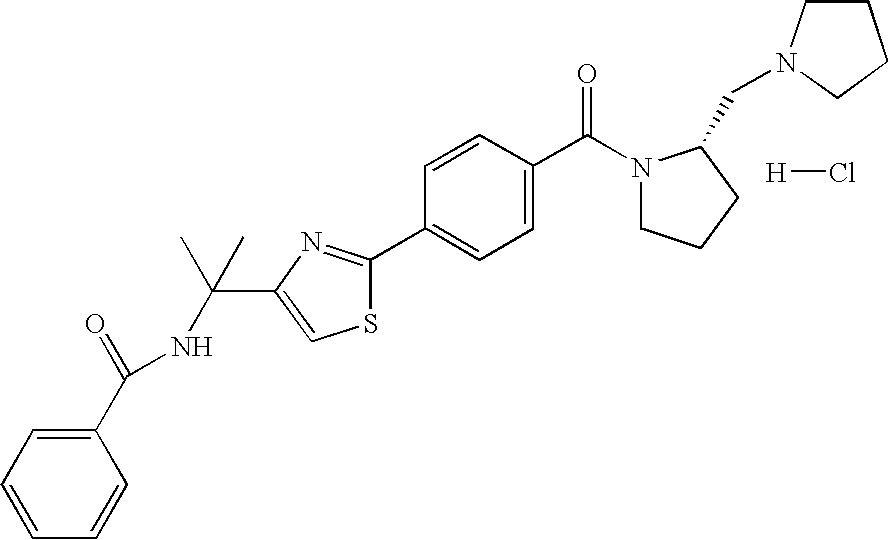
C1(C(=O)NC(C)(C)C2=CSC(C3=CC=C(C(N4CCCC4CN4CCCC4)=O)C=C3)=N2)=CC=CC=C1.[H]Cl
